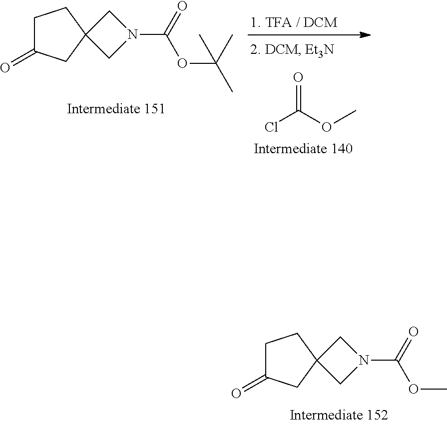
C1C(=O)CC2(C1)CN(C(=O)OC)C2.C1C(=O)CC2(C1)CN(C(=O)OC(C)(C)C)C2.ClC(OC)=O
